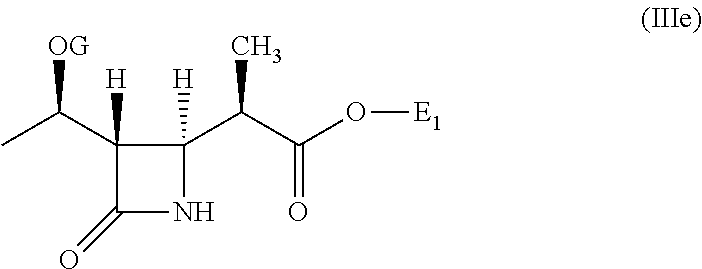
C1([H])(C(C)[OG])C(=O)NC1(C(C(O[E1])=O)C)[H]
